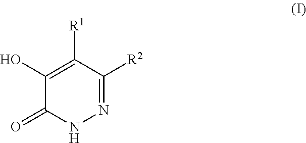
C1(O)=C([R1])C([R2])=NNC1=O
